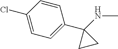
C1(Cl)=CC=C(C2(NC)CC2)C=C1
